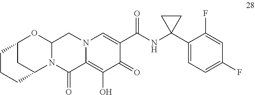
C1(C2(NC(C3=CN4C(=C(O)C3=O)C(=O)N3C(C4)OC4CC3CCC4)=O)CC2)=CC=C(F)C=C1F
